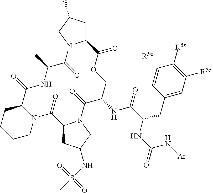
C12CC(C)CN1C(=O)C(C)NC(=O)C1CCCCN1C(=O)C1CC(NS(C)(=O)=O)CN1C(=O)C(NC(C(NC(=O)N[Ar1])CC1=CC([R5c])=C([R5b])C([R5a])=C1)=O)COC2=O
